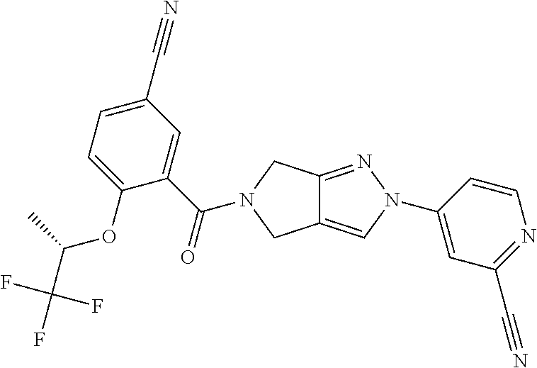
C12=NN(C3=CC(C#N)=NC=C3)C=C1CN(C(C1=CC(C#N)=CC=C1OC(C(F)(F)F)C)=O)C2
